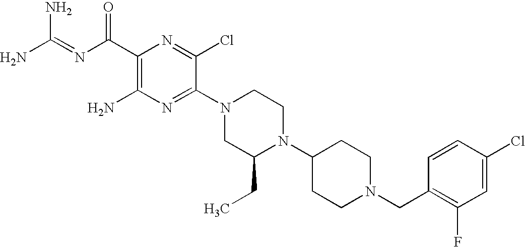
C1(C(N=C(N)N)=O)=C(N)N=C(N2CC(CC)N(C3CCN(CC4=C(F)C=C(Cl)C=C4)CC3)CC2)C(Cl)=N1
